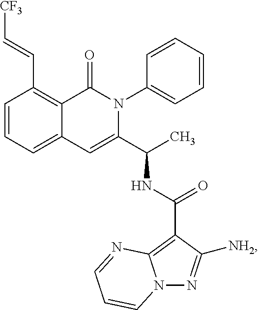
C1=CC=C2C(=C1C=C[CF3])C(=O)N(C1=CC=CC=C1)C(C(C)NC(=O)C1=C3N(N=C1[NH2])C=CC=N3)=C2
